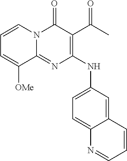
C1=CN2C(=NC(NC3=CC=C4C(=C3)C=CC=N4)=C(C(C)=O)C2=O)C([OMe])=C1
